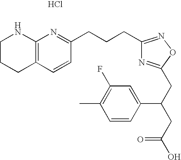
C1CCC2=C(N1)N=C(CCCC1=NOC(CC(CC(O)=O)C3=CC(F)=C(C)C=C3)=N1)C=C2.Cl
